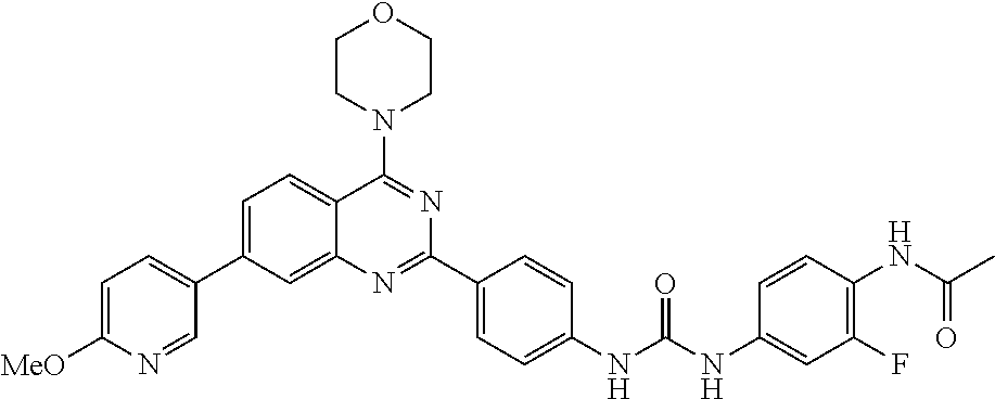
C1=C([MeO])N=CC(C2=CC=C3C(=C2)N=C(C2=CC=C(NC(NC4=CC(F)=C(NC(C)=O)C=C4)=O)C=C2)N=C3N2CCOCC2)=C1
